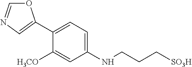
C1(C2=CN=CO2)=CC=C(NCCC[SO3H])C=C1[H3CO]
